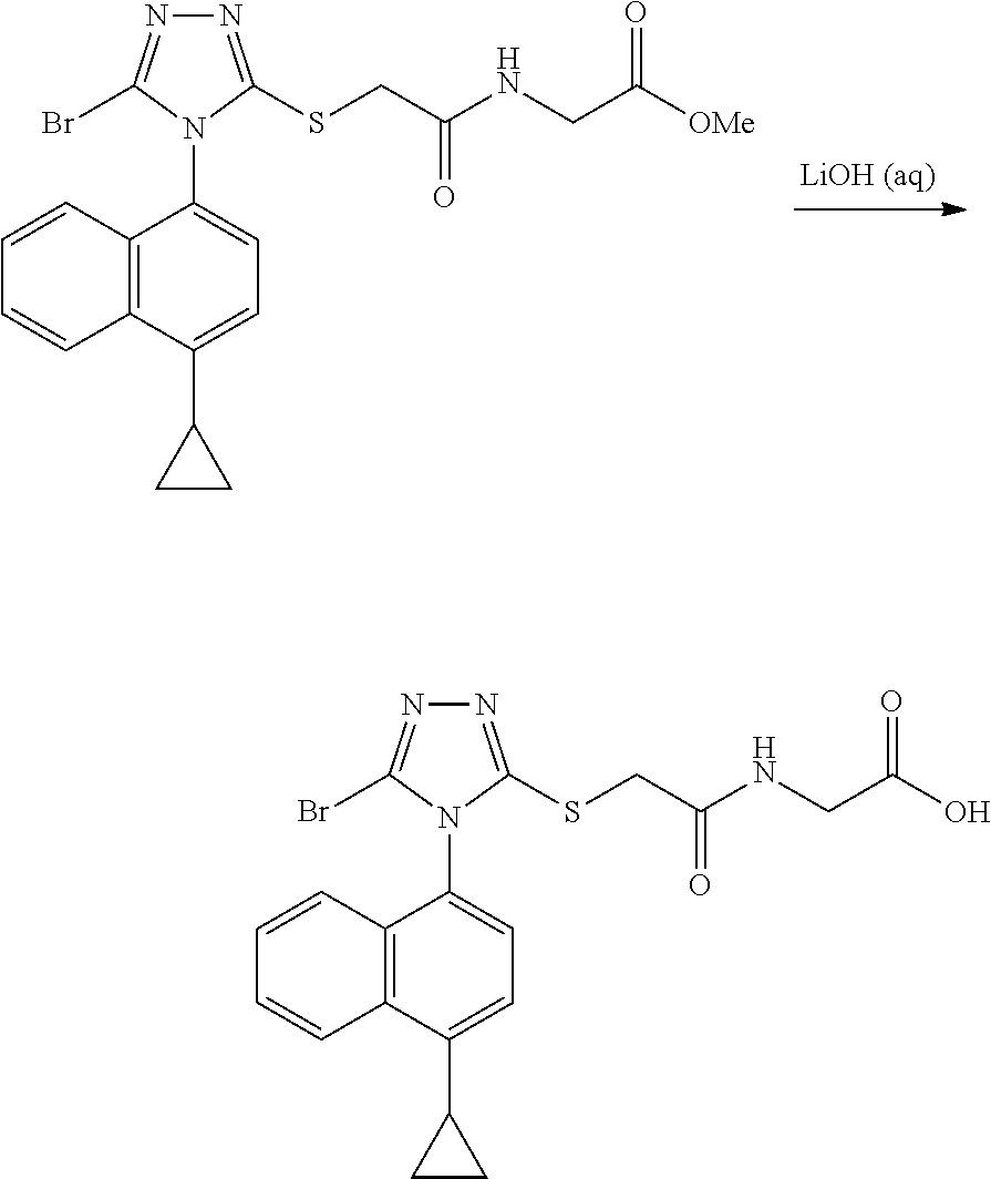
C12=C(C(C3CC3)=CC=C1N1C(Br)=NN=C1SCC(NCC([OMe])=O)=O)C=CC=C2.C12=C(C(C3CC3)=CC=C1N1C(Br)=NN=C1SCC(NCC(O)=O)=O)C=CC=C2
